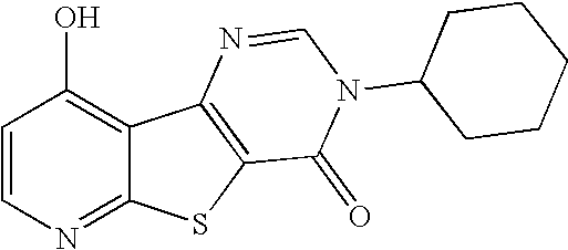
C1(O)=C2C(=NC=C1)SC1=C2N=CN(C2CCCCC2)C1=O
